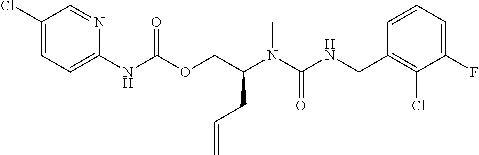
C1=CC(CNC(N(C(COC(NC2=CC=C(Cl)C=N2)=O)CC=C)C)=O)=C(Cl)C(F)=C1
